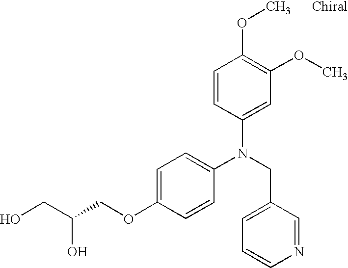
N(CC1=CC=CN=C1)(C1=CC=C(OCC(CO)O)C=C1)C1=CC(OC)=C(OC)C=C1
